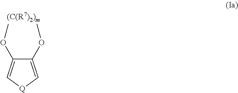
C1(OC)=C[Q]C=C1OC
